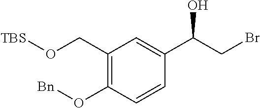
C1(CO[TBS])=C(O[Bn])C=CC(C(O)CBr)=C1
